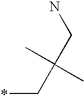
*CC(C)(C)CN
